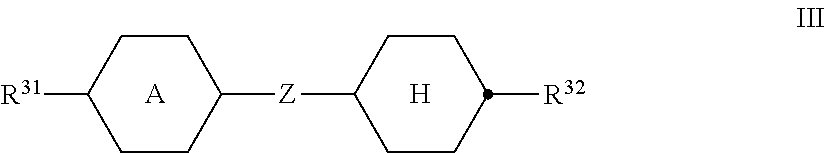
[H].C1CC([R32])CCC1[Z]C1CCC([R31])CC1.[A]
